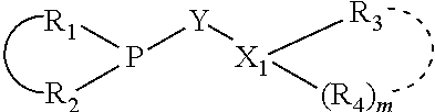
[R1]P([Y][X1]([R3])[(R4)m])[R2]
